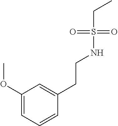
C1(OC)=CC=CC(CCNS(CC)(=O)=O)=C1
